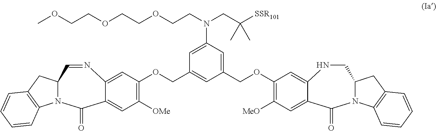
C1=C2C(=CC(OCC3=CC(COC4=C([MeO])C=C5C(=C4)NCC4N(C6=C(C4)C=CC=C6)C5=O)=CC(N(CC([SSR101])(C)C)CCOCCOCCOC)=C3)=C1[OMe])N=CC1N(C3=C(C1)C=CC=C3)C2=O
